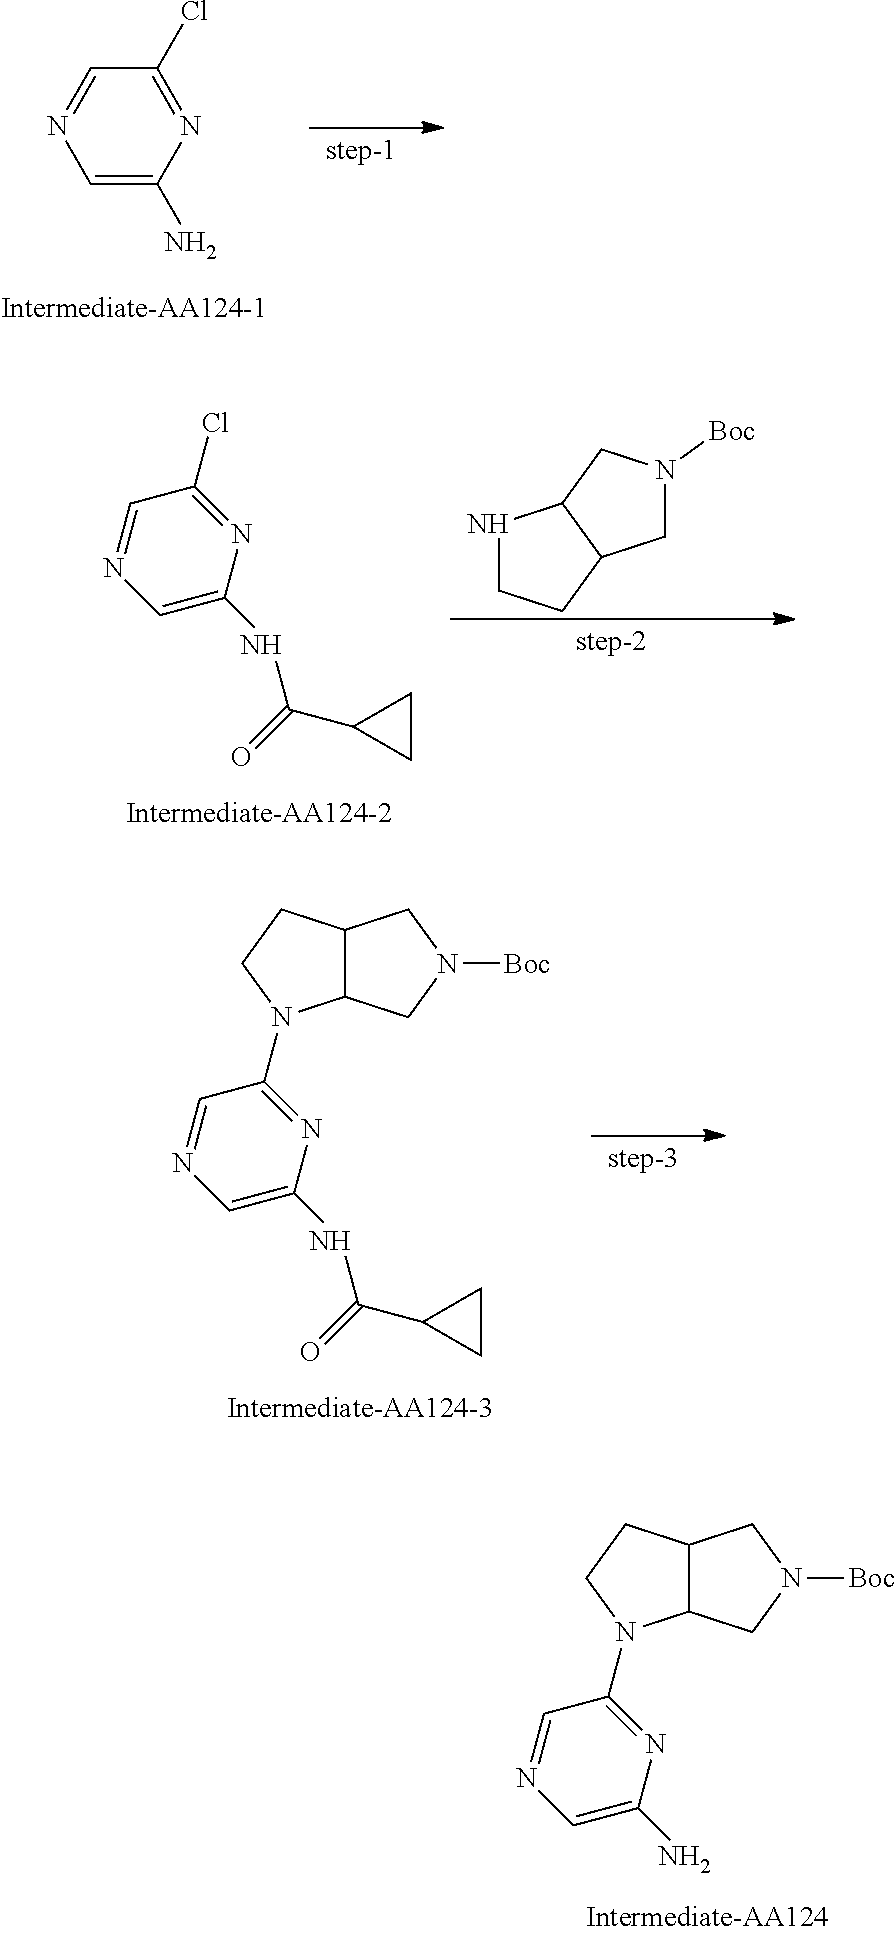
N1=C(Cl)C=NC=C1N.N1=C(Cl)C=NC=C1NC(=O)C1CC1.N1CCC2C1CN([Boc])C2.N1=C(N2C3C(CC2)CN([Boc])C3)C=NC=C1NC(=O)C1CC1.N1=C(N2C3C(CC2)CN([Boc])C3)C=NC=C1N
